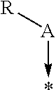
[R][A]->*
